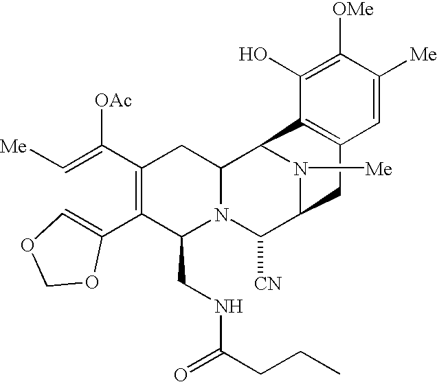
C(=C(C1=C(C2=COCO2)C(CNC(=O)CCC)N2C(C1)C1N([Me])C(C2[CN])CC2=C1C(O)=C([OMe])C([Me])=C2)[OAc])[Me]
